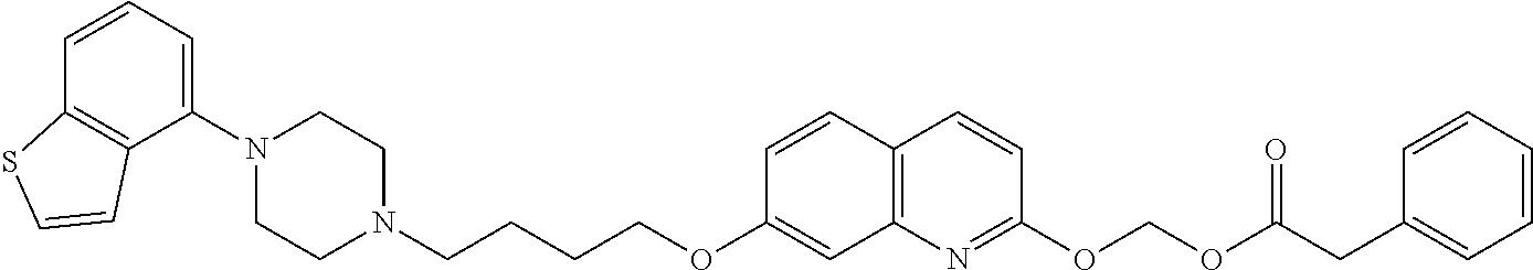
C1=CC2=C(C(N3CCN(CCCCOC4=CC5=C(C=C4)C=CC(OCOC(CC4=CC=CC=C4)=O)=N5)CC3)=C1)C=CS2
